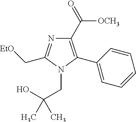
C1(C([OCH3])=O)=C(C2=CC=CC=C2)N(CC(O)(C)C)C(C[EtO])=N1
